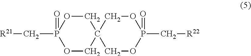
O=P1(C[R21])OCC2(CO1)COP(=O)(C[R22])OC2
